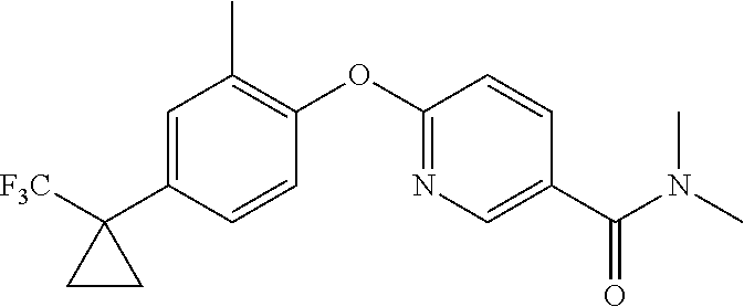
C1=C(C2([F3C])CC2)C=CC(OC2=NC=C(C(N(C)C)=O)C=C2)=C1C
